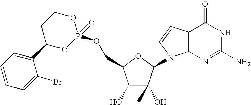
C1(O)C(O)(C)C(N2C3=C(C=C2)C(=O)NC(N)=N3)OC1COP1(=O)OCCC(C2=CC=CC=C2Br)O1
